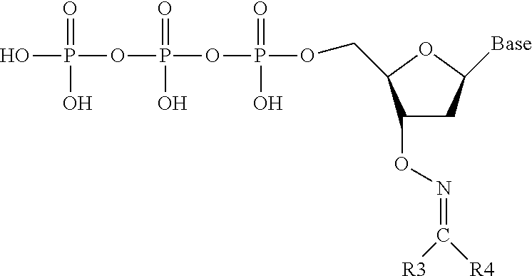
C1(ON=C([R3])[R4])CC([Base])OC1COP(OP(OP(O)(=O)O)(=O)O)(=O)O
